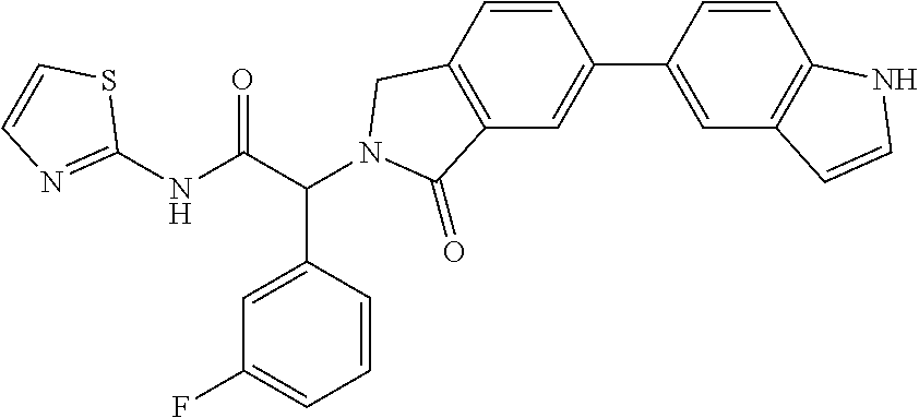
C1(NC(C(C2=CC(F)=CC=C2)N2CC3=C(C=C(C4=CC5=C(C=C4)NC=C5)C=C3)C2=O)=O)=NC=CS1
